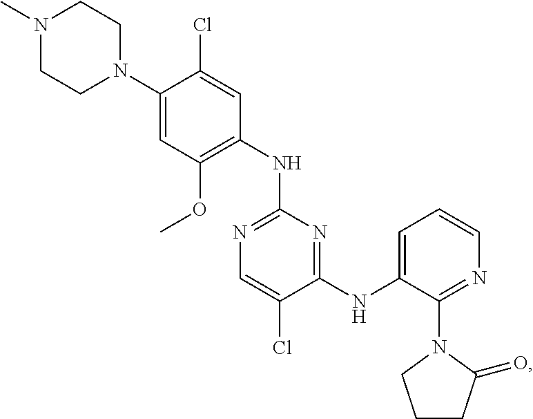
C1(N2CCN(C)CC2)=CC(OC)=C(NC2=NC=C(Cl)C(NC3=CC=CN=C3N3CCCC3=O)=N2)C=C1Cl
